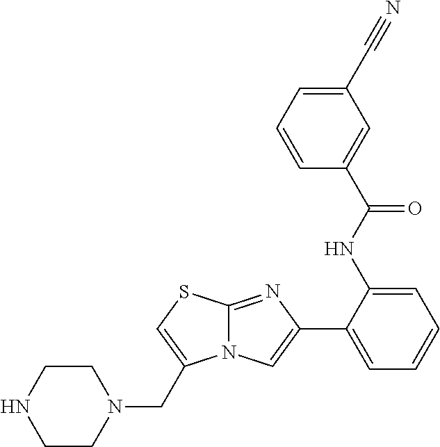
C1(NC(C2=CC(C#N)=CC=C2)=O)=CC=CC=C1C1=CN2C(=N1)SC=C2CN1CCNCC1
